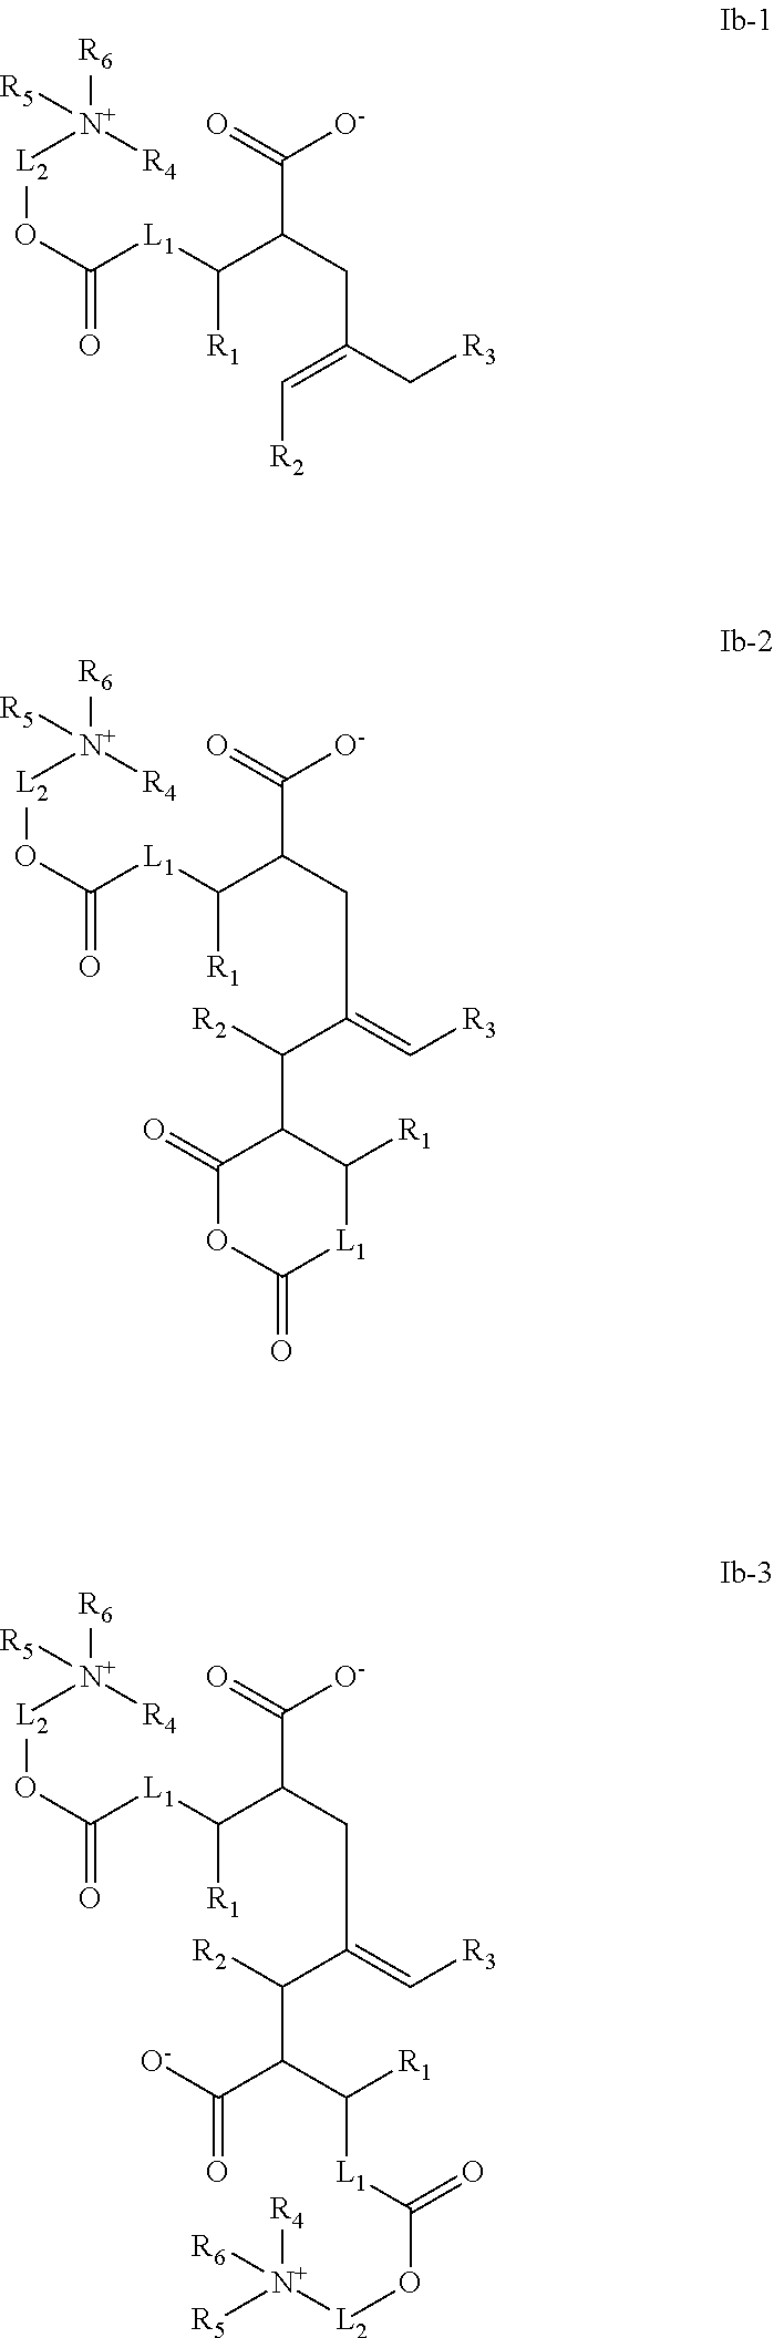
[R6][N+]([L2]OC([L1]C(C(CC(C[R3])=C[R2])C(=O)[O-])[R1])=O)([R4])[R5].[R6][N+]([L2]OC([L1]C(C(CC(=C[R3])C(C1C(=O)OC(=O)[L1]C1[R1])[R2])C(=O)[O-])[R1])=O)([R4])[R5].[R6][N+]([L2]OC([L1]C(C(CC(=C[R3])C(C(C(=O)[O-])C([L1]C(O[L2][N+]([R5])([R4])[R6])=O)[R1])[R2])C(=O)[O-])[R1])=O)([R4])[R5]
